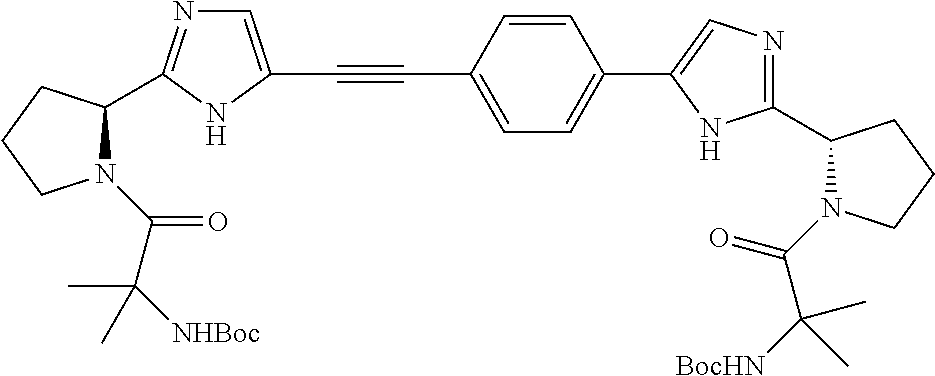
C(#CC1=CC=C(C2=CN=C(C3N(C(=O)C([BocHN])(C)C)CCC3)N2)C=C1)C1=CN=C(C2N(C(C([NHBoc])(C)C)=O)CCC2)N1
